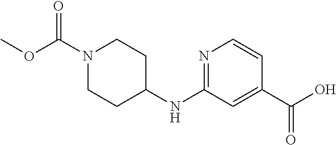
N1=C(NC2CCN(C(OC)=O)CC2)C=C(C(=O)O)C=C1
